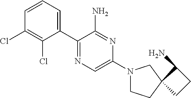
C1=CC(Cl)=C(Cl)C(C2=NC=C(N3CCC4(C3)CCC4N)N=C2N)=C1
